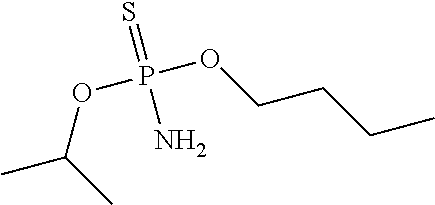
O(P(=S)(N)OC(C)C)CCCC
